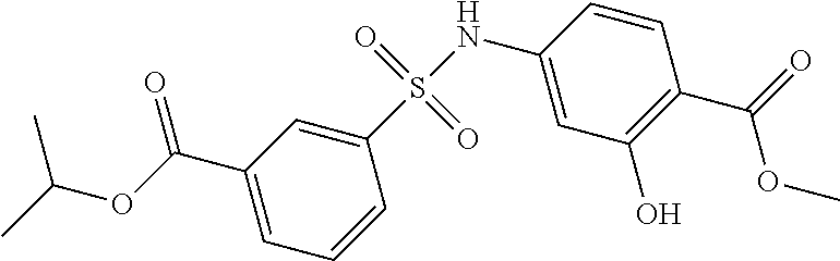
C1(C(OC(C)C)=O)=CC=CC(S(NC2=CC(O)=C(C(=O)OC)C=C2)(=O)=O)=C1
